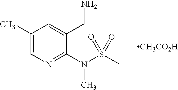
C1(C)=CN=C(N(C)S(=O)(C)=O)C(CN)=C1.[CH3CO2H]
